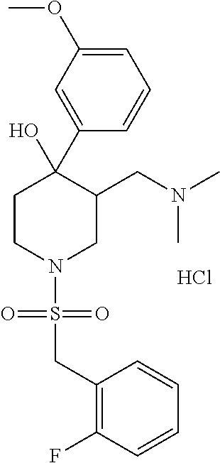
C1=C(OC)C=C(C2(O)CCN(S(=O)(=O)CC3=C(F)C=CC=C3)CC2CN(C)C)C=C1.Cl
